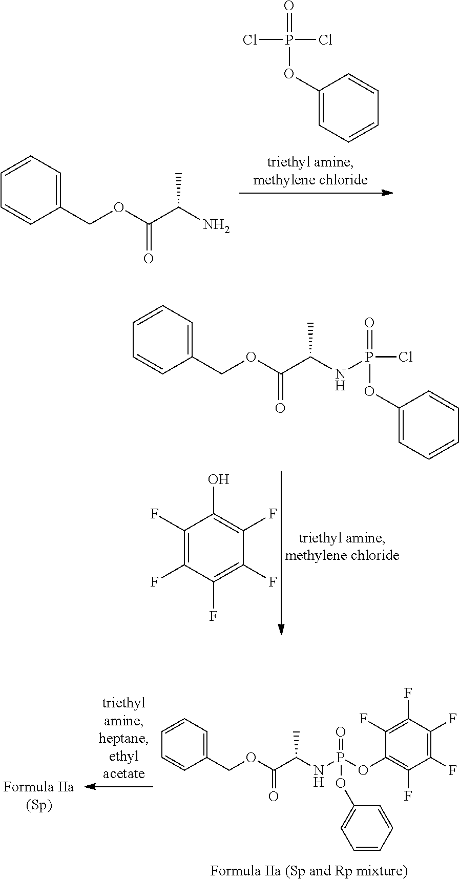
ClP(Cl)(=O)OC1=CC=CC=C1.C1(COC(C(N)C)=O)=CC=CC=C1.C1(COC(C(NP(=O)(Cl)OC2=CC=CC=C2)C)=O)=CC=CC=C1.C1(F)=C(F)C(F)=C(F)C(F)=C1O.C1(COC(C(NP(=O)(OC2=C(F)C(F)=C(F)C(F)=C2F)OC2=CC=CC=C2)C)=O)=CC=CC=C1
